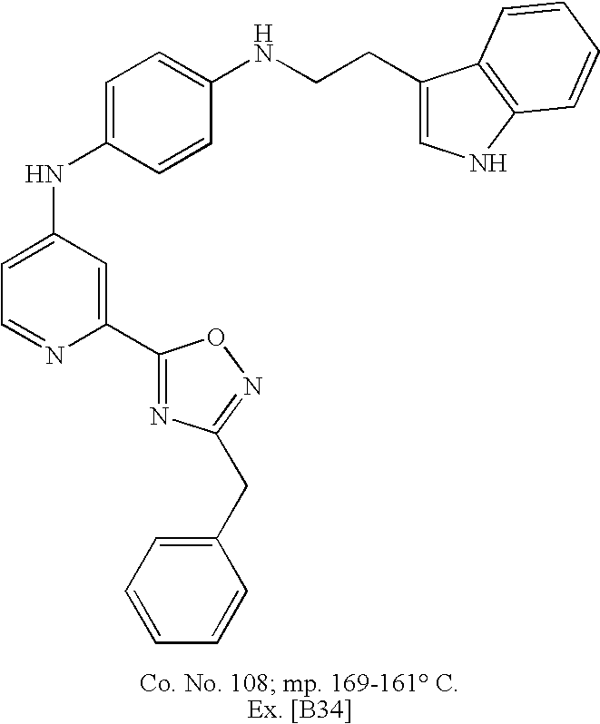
C1=C(NC2=CC=C(NCCC3=CNC4=C3C=CC=C4)C=C2)C=C(C2=NC(CC3=CC=CC=C3)=NO2)N=C1
